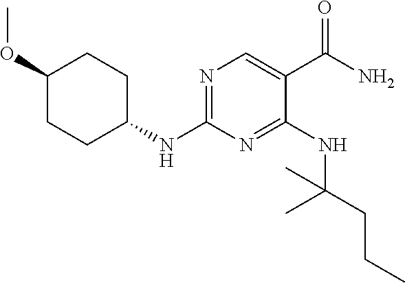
C1(OC)CCC(NC2=NC=C(C(N)=O)C(NC(CCC)(C)C)=N2)CC1
